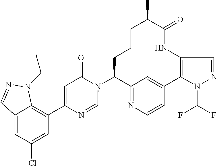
C12=NC=CC(=C1)C1=C(NC(=O)C(C)CCCC2N2C(=O)C=C(C3=C4C(=CC(Cl)=C3)C=NN4CC)N=C2)C=NN1C(F)F
